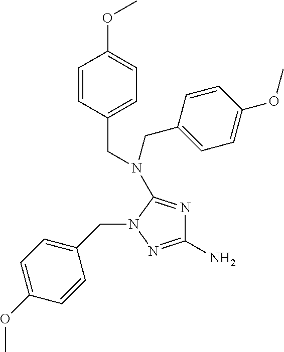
C1=C(OC)C=CC(CN2C(N(CC3=CC=C(OC)C=C3)CC3=CC=C(OC)C=C3)=NC(N)=N2)=C1
